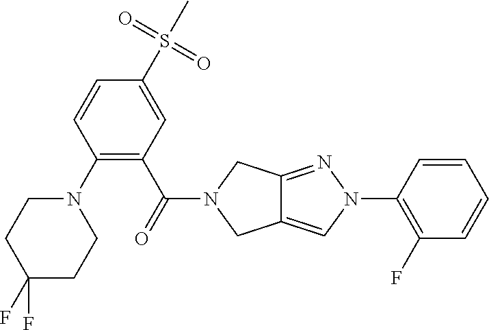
N1(C2=C(C(=O)N3CC4=CN(C5=C(F)C=CC=C5)N=C4C3)C=C(S(C)(=O)=O)C=C2)CCC(F)(F)CC1
